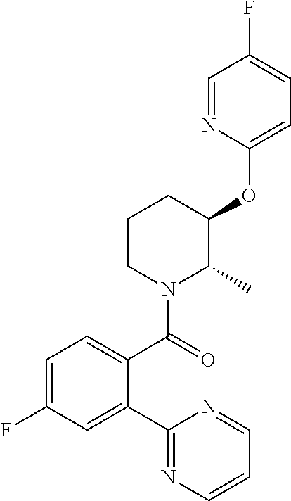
C1=C(F)C=C(C2=NC=CC=N2)C(C(=O)N2C(C)C(OC3=CC=C(F)C=N3)CCC2)=C1
